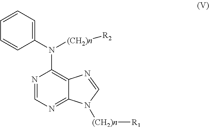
C1=CC=C(N([(CH2)n][R2])C2=C3C(=NC=N2)N([(CH2)n][R1])C=N3)C=C1
